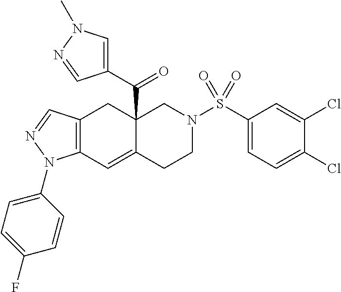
C12(C(C3=CN(C)N=C3)=O)C(=CC3=C(C1)C=NN3C1=CC=C(F)C=C1)CCN(S(C1=CC=C(Cl)C(Cl)=C1)(=O)=O)C2
